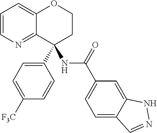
C1=CN=C2C(=C1)OCCC2(C1=CC=C([F3C])C=C1)NC(C1=CC=C2C(=C1)NN=C2)=O
